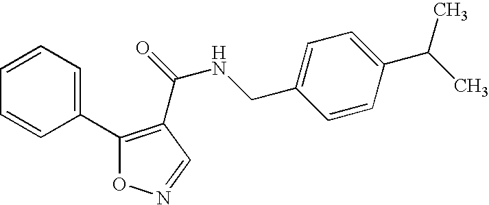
C1=CC=C(C2=C(C(=O)NCC3=CC=C(C(C)C)C=C3)C=NO2)C=C1
